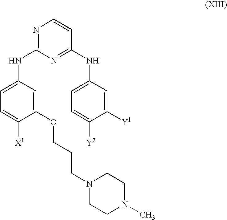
N1=C(NC2=CC=C([X1])C(OCCCN3CCN(C)CC3)=C2)N=C(NC2=CC=C([Y2])C([Y1])=C2)C=C1
